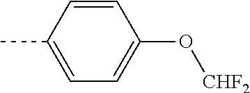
C1=CC(C)=CC=C1O[CHF2]
